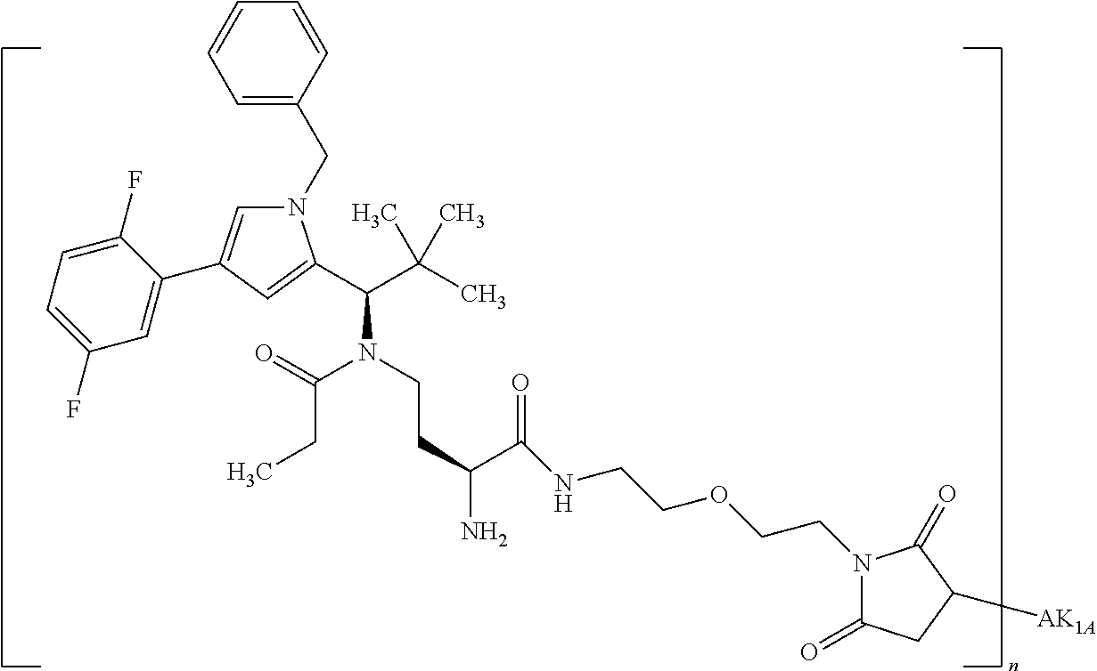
N1(CC2=CC=CC=C2)C=C(C2=CC(F)=CC=C2F)C=C1C(C(C)(C)C)N(CCC(C(=O)NCCOCCN1C(=O)CC([AK1A])C1=O)N)C(=O)CC
